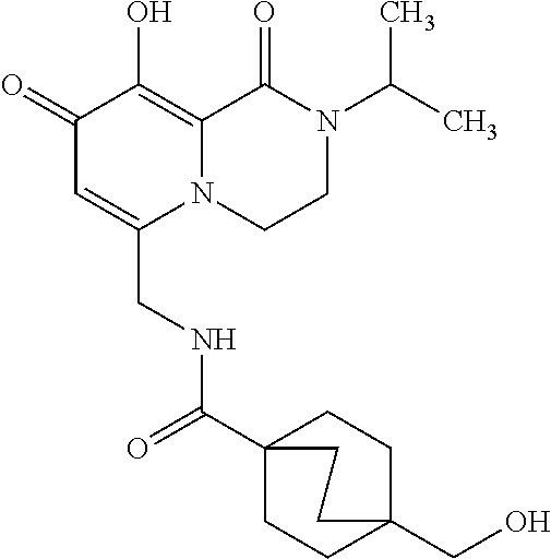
C1(=O)C=C(CNC(C23CCC(CO)(CC2)CC3)=O)N2C(=C1O)C(=O)N(C(C)C)CC2
